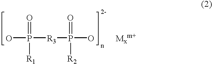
OP([R3]P(O)([R2])=O)(=O)[R1]
